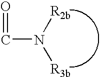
O=CN([R3b])[R2b]
